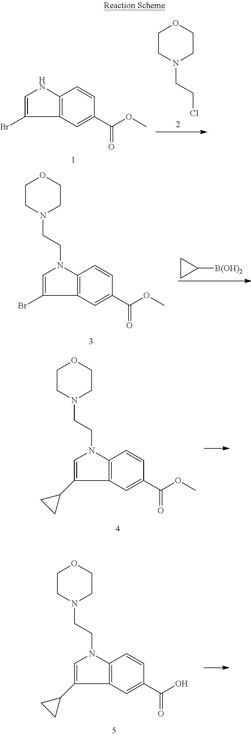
C1=C(C(OC)=O)C=CC2=C1C(C1CC1)=CN2CCN1CCOCC1.C1=C(C(O)=O)C=CC2=C1C(C1CC1)=CN2CCN1CCOCC1.C1=C(C(OC)=O)C=CC2=C1C(Br)=CN2.C1CN(CCCl)CCO1.C1=C(C(OC)=O)C=CC2=C1C(Br)=CN2CCN1CCOCC1.C1CC1[B(OH)2]
